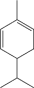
C1=CC(C(C)C)CC=C1C
